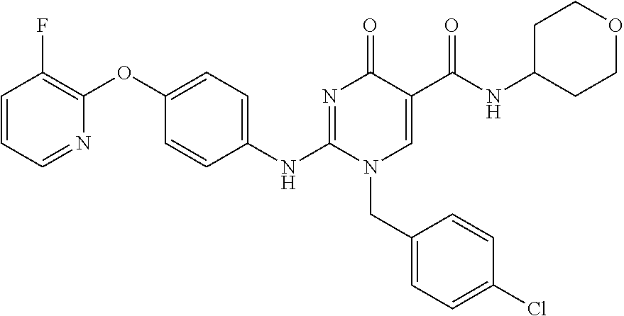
C1(OC2=CC=C(NC3=NC(=O)C(C(NC4CCOCC4)=O)=CN3CC3=CC=C(Cl)C=C3)C=C2)=C(F)C=CC=N1
